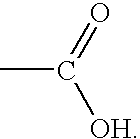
CC(=O)[OH]
